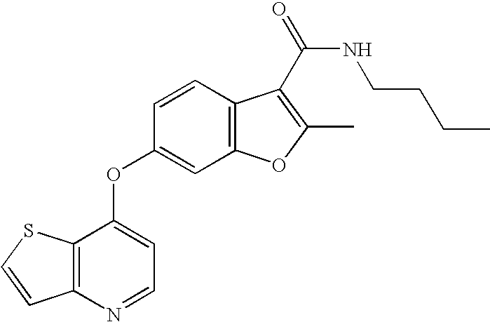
C1=CC2=C(S1)C(OC1=CC3=C(C=C1)C(C(NCCCC)=O)=C(C)O3)=CC=N2
